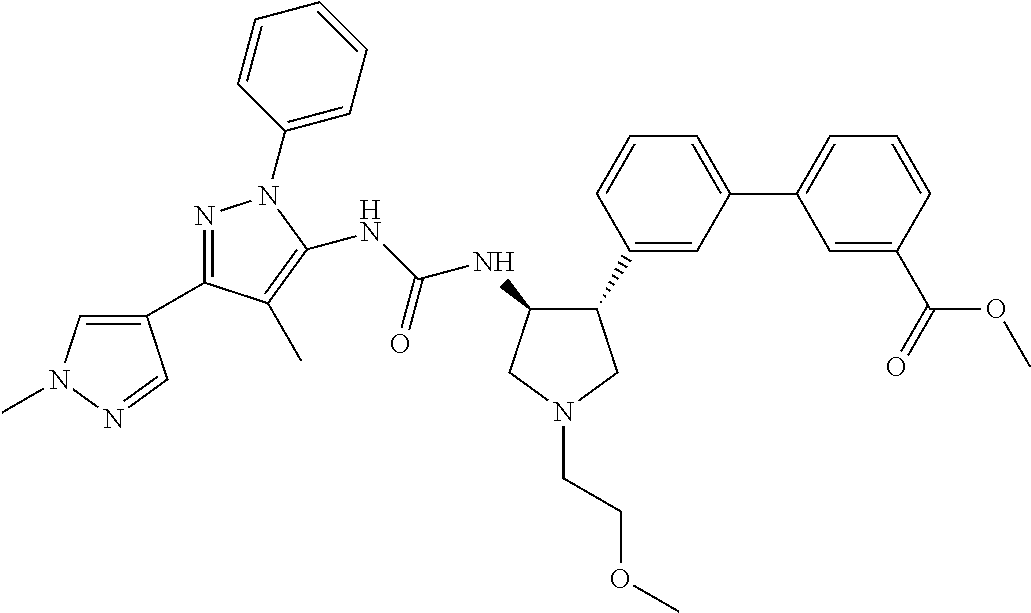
C1(C2=NN(C3=CC=CC=C3)C(NC(=O)NC3C(C4=CC(C5=CC=CC(C(OC)=O)=C5)=CC=C4)CN(CCOC)C3)=C2C)=CN(C)N=C1
